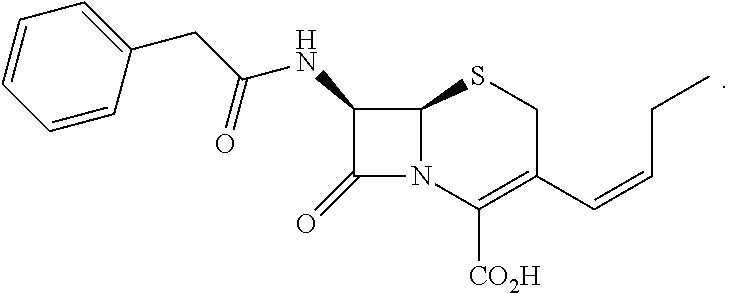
C1(C=CCC)=C([CO2H])N2C(=O)C(NC(CC3=CC=CC=C3)=O)C2SC1
